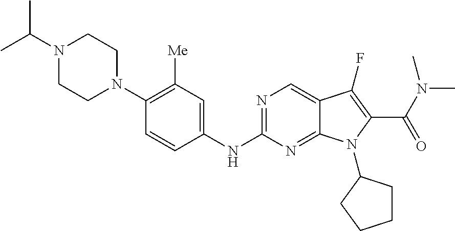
N1=C(NC2=CC([Me])=C(N3CCN(C(C)C)CC3)C=C2)N=C2C(=C1)C(F)=C(C(N(C)C)=O)N2C1CCCC1
